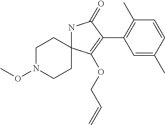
N1C2(C(OCC=C)=C(C3=C(C)C=CC(C)=C3)C1=O)CCN(OC)CC2
